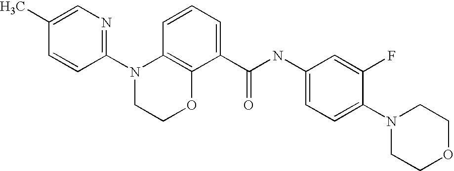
C1(N2CCOC3=C2C=CC=C3C(NC2=CC=C(N3CCOCC3)C(F)=C2)=O)=NC=C(C)C=C1
